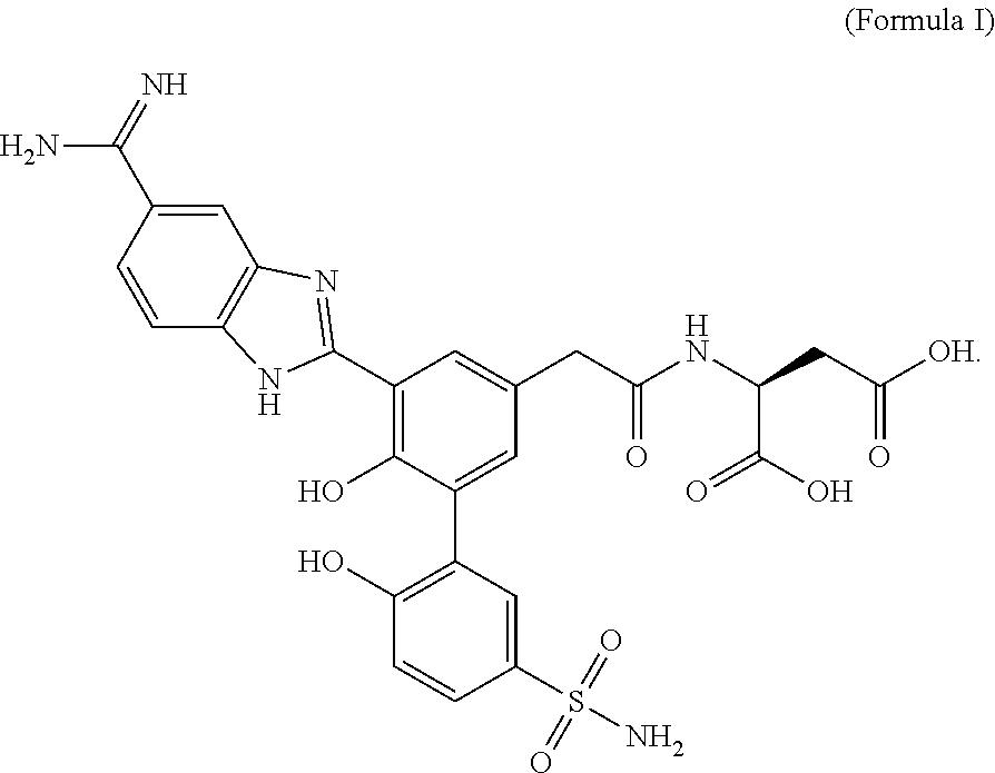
C1(O)=C(C2=CC(CC(NC(CC([OH])=O)C(O)=O)=O)=CC(C3=NC4=C(C=CC(C(=N)N)=C4)N3)=C2O)C=C(S(N)(=O)=O)C=C1
